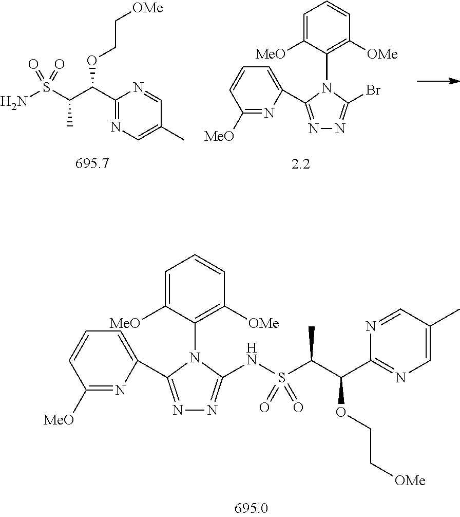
N1=C(C2=CC=CC([MeO])=N2)N(C2=C([OMe])C=CC=C2[MeO])C(NS(C(C(C2=NC=C(C)C=N2)OCC[OMe])C)(=O)=O)=N1.C1(C(C(S(N)(=O)=O)C)OCC[OMe])=NC=C(C)C=N1.N1=C(C2=CC=CC([MeO])=N2)N(C2=C([OMe])C=CC=C2[MeO])C(Br)=N1
